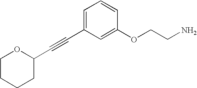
C(#CC1=CC=CC(OCCN)=C1)C1CCCCO1
